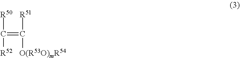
C([R50])(=C([R51])[O(R53O)mR54])[R52]
